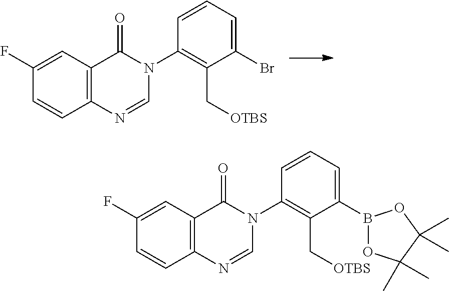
C12=C(N=CN(C3=C(C[OTBS])C(Br)=CC=C3)C1=O)C=CC(F)=C2.C12=C(N=CN(C3=C(C[OTBS])C(B4OC(C)(C)C(C)(C)O4)=CC=C3)C1=O)C=CC(F)=C2
